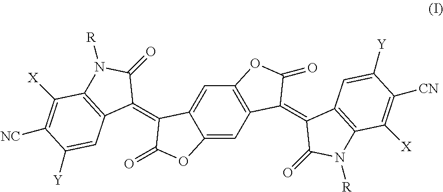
C12=CC3=C(C=C1C(=C1C(=O)N([R])C4=C1C=C([Y])C([NC])=C4[X])C(=O)O2)OC(=O)C3=C1C(=O)N([R])C2=C1C=C([Y])C([CN])=C2[X]
